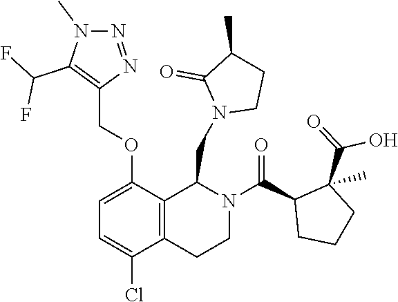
C1CN(CC2C3=C(C(Cl)=CC=C3OCC3=C(C(F)F)N(C)N=N3)CCN2C(C2CCCC2(C(=O)O)C)=O)C(=O)C1C
